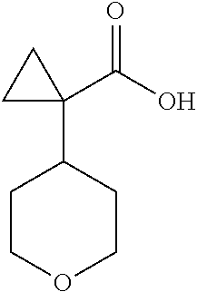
C1COCCC1C1(C(O)=O)CC1
